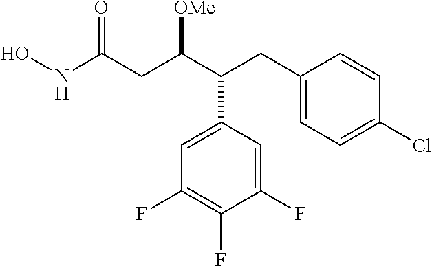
ONC(CC(C(CC1=CC=C(Cl)C=C1)C1=CC(F)=C(F)C(F)=C1)[OMe])=O
